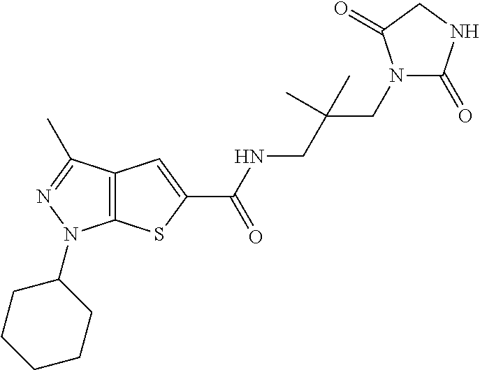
C12=C(C(C)=NN1C1CCCCC1)C=C(C(NCC(CN1C(=O)NCC1=O)(C)C)=O)S2
